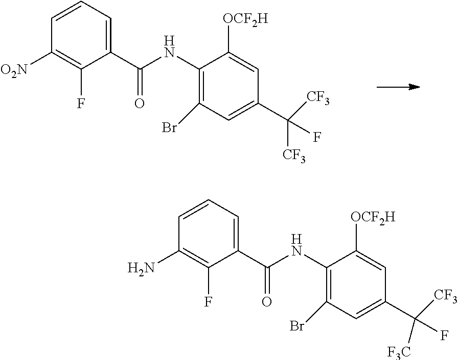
C1(C(NC2=C(Br)C=C(C([CF3])(F)[CF3])C=C2[OCF2H])=O)=CC=CC([O2N])=C1F.C1(C(NC2=C(Br)C=C(C([CF3])(F)[F3C])C=C2[OCF2H])=O)=CC=CC(N)=C1F
